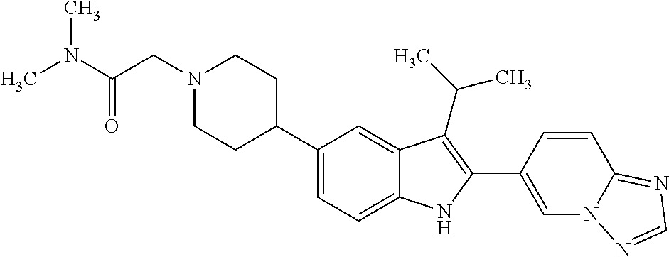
N1(CC(N(C)C)=O)CCC(C2=CC=C3C(=C2)C(C(C)C)=C(C2=CN4C(=NC=N4)C=C2)N3)CC1
